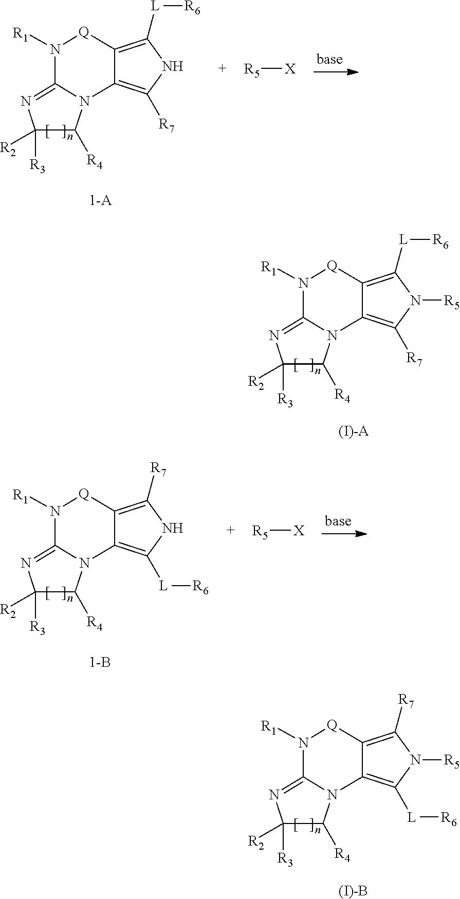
C1([R3])([R2])C([R4])N2C(=N1)N([R1])[Q]C1=C([L][R6])N([R5])C([R7])=C21.[(I)-A].C1([R3])([R2])C([R4])N2C(=N1)N([R1])[Q]C1=C([R7])NC([L][R6])=C21.[R5][X].C1([R3])([R2])C([R4])N2C(=N1)N([R1])[Q]C1=C([R7])N([R5])C([L][R6])=C21.[(I)-B].C1([R3])([R2])C([R4])N2C(=N1)N([R1])[Q]C1=C([L][R6])NC([R7])=C21.[R5][X]
